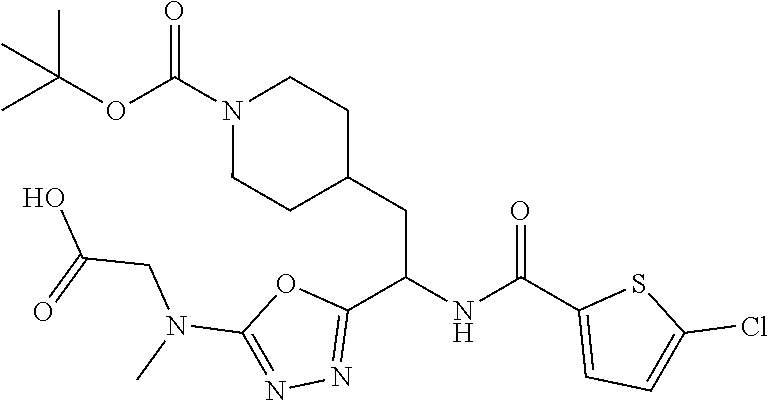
CC(OC(N1CCC(CC(NC(C2=CC=C(Cl)S2)=O)C2=NN=C(N(C)CC(O)=O)O2)CC1)=O)(C)C
